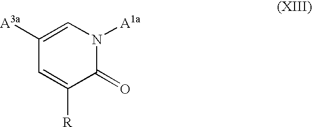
C1([A3a])=CN([A1a])C(=O)C([R])=C1
